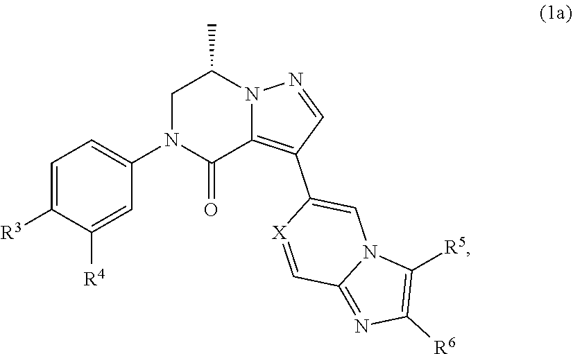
C1N(C2=CC=C([R3])C([R4])=C2)C(=O)C2=C(C3=CN4C(=NC([R6])=C4[R5])C=[X]3)C=NN2C1C
